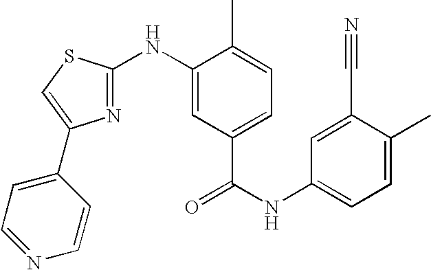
C1=C(C#N)C(C)=CC=C1NC(=O)C1=CC=C(C)C(NC2=NC(C3=CC=NC=C3)=CS2)=C1
